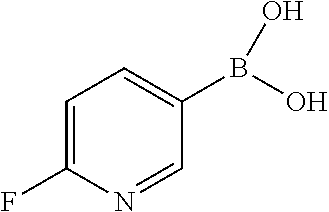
C1=C(F)N=CC(B(O)O)=C1
